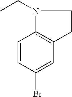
CCN1C2=C(CC1)C=C(Br)C=C2
